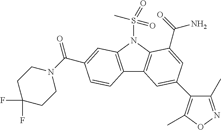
C12=C(N(S(C)(=O)=O)C3=C1C=C(C1=C(C)ON=C1C)C=C3C(=O)N)C=C(C(N1CCC(F)(F)CC1)=O)C=C2
